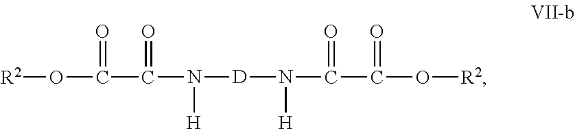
[R2]OC(C(N([H])[D]N([H])C(C(=O)O[R2])=O)=O)=O
